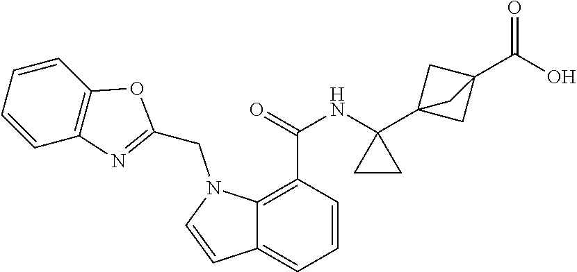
C1=CC(C(=O)NC2(C34CC(C(O)=O)(C3)C4)CC2)=C2C(=C1)C=CN2CC1=NC2=C(O1)C=CC=C2
